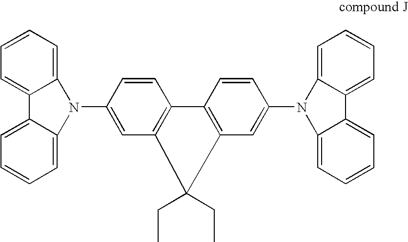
N1(C2=CC3=C(C=C2)C2=C(C=C(N4C5=CC=CC=C5C5=CC=CC=C45)C=C2)C3(CC)CC)C2=CC=CC=C2C2=CC=CC=C12
